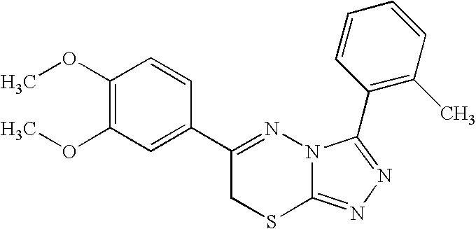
C1(OC)=C(OC)C=C(C2=NN3C(=NN=C3C3=C(C)C=CC=C3)SC2)C=C1
